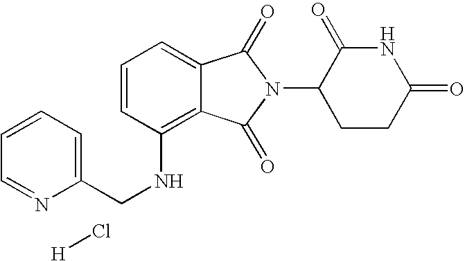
N(C1=C2C(=CC=C1)C(=O)N(C1CCC(=O)NC1=O)C2=O)CC1=CC=CC=N1.[H]Cl
